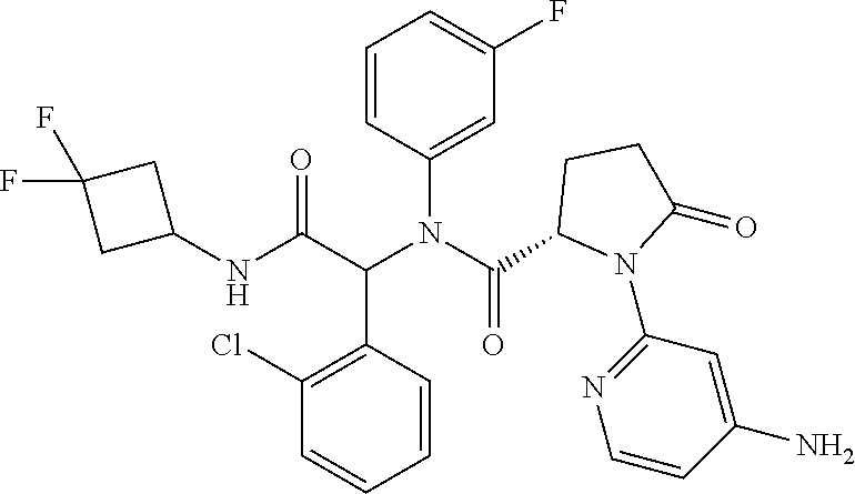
C1=CC(N(C(=O)C2N(C3=NC=CC(N)=C3)C(=O)CC2)C(C(NC2CC(F)(F)C2)=O)C2=C(Cl)C=CC=C2)=CC(F)=C1
